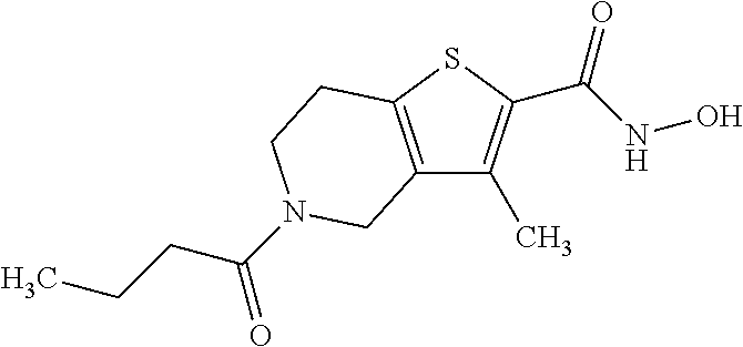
C12=C(SC(C(NO)=O)=C1C)CCN(C(=O)CCC)C2
